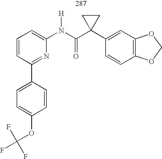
C1=CC=C(N(C(C2(C3=CC4=C(C=C3)OCO4)CC2)=O)[H])N=C1C1=CC=C(OC(F)(F)F)C=C1
